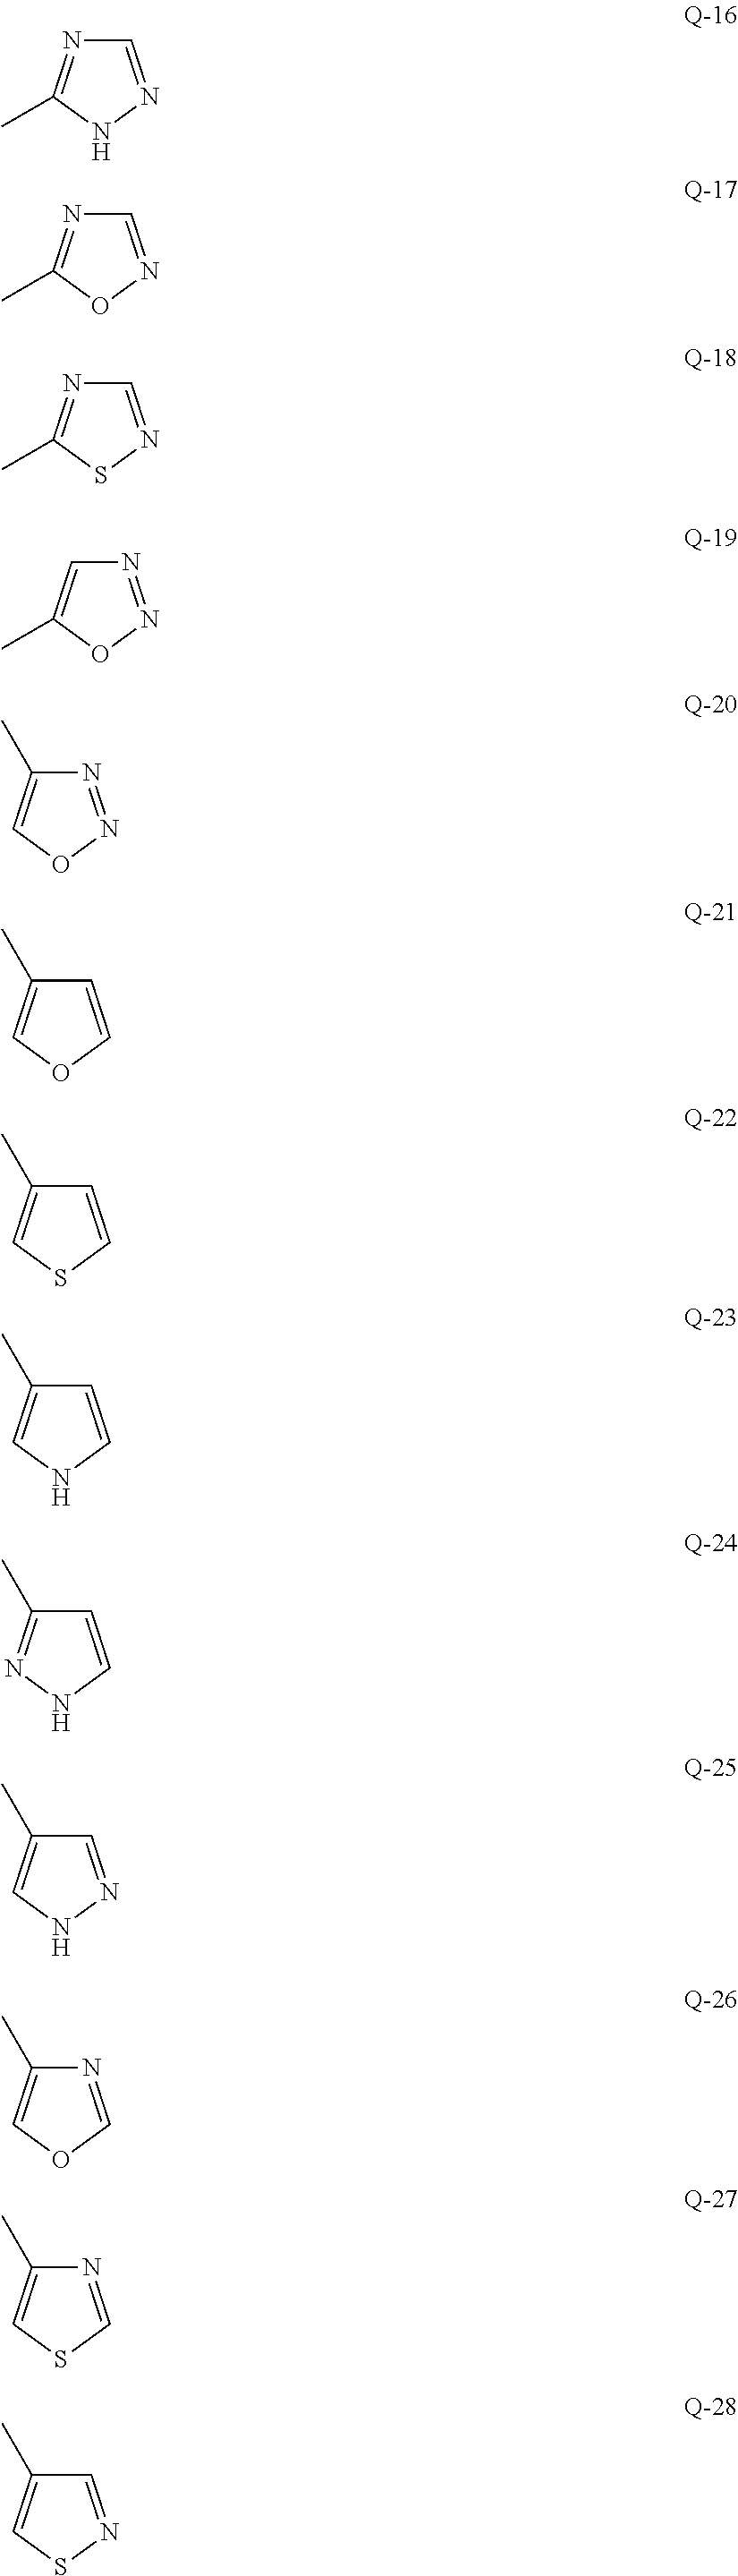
C1=NNC=C1C.C1=NNC(C)=N1.C1=NOC(C)=N1.C1=NSC(C)=N1.N1=NOC(C)=C1.N1=NOC=C1C.C1=COC=C1C.C1=CSC=C1C.C1=CNC=C1C.C1=CNN=C1C.N1=COC=C1C.N1=CSC=C1C.C1=NSC=C1C
